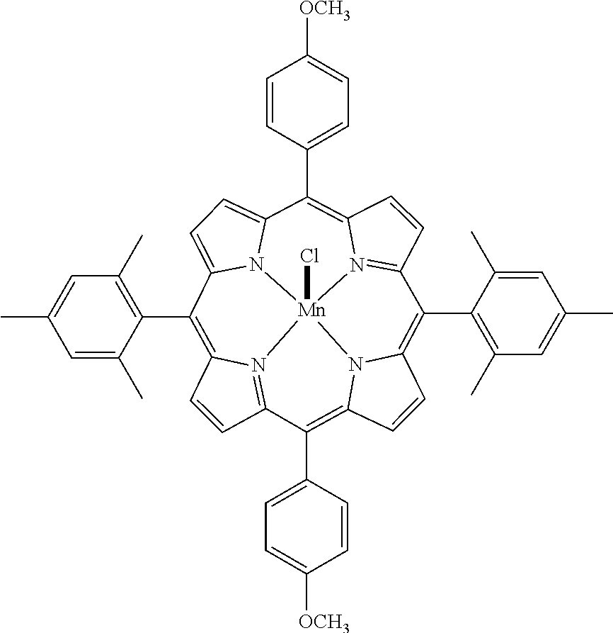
C1=CC2=N3C1=C(C1=C(C)C=C(C)C=C1C)C1=CC=C4N1[Mn]31(Cl)N3=C(C=CC3=C4C3=CC=C([OCH3])C=C3)C(C3=C(C)C=C(C)C=C3C)=C3C=CC(=C2C2=CC=C([OCH3])C=C2)N31
